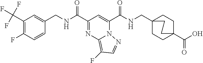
C1(C(F)(F)F)=C(F)C=CC(CNC(C2=NC3=C(F)C=NN3C(C(NCC34CCC(C(O)=O)(CC3)CC4)=O)=C2)=O)=C1
